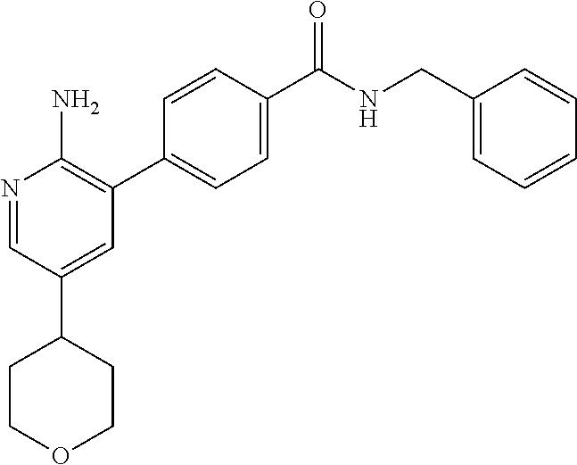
N1=CC(C2CCOCC2)=CC(C2=CC=C(C([NH]CC3=CC=CC=C3)=O)C=C2)=C1N
